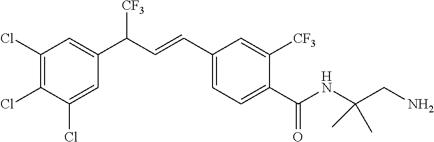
C1(Cl)=C(Cl)C(Cl)=CC(C(C=CC2=CC=C(C(NC(CN)(C)C)=O)C([CF3])=C2)[CF3])=C1
